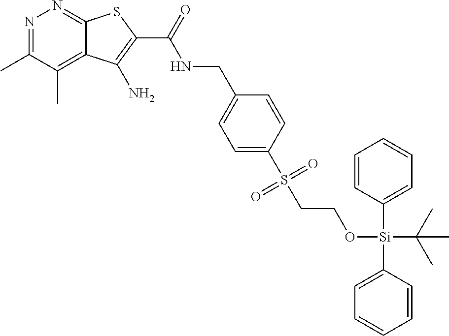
C1(C)=NN=C2C(=C1C)C(N)=C(C(=O)NCC1=CC=C(S(CCO[Si](C(C)(C)C)(C3=CC=CC=C3)C3=CC=CC=C3)(=O)=O)C=C1)S2
